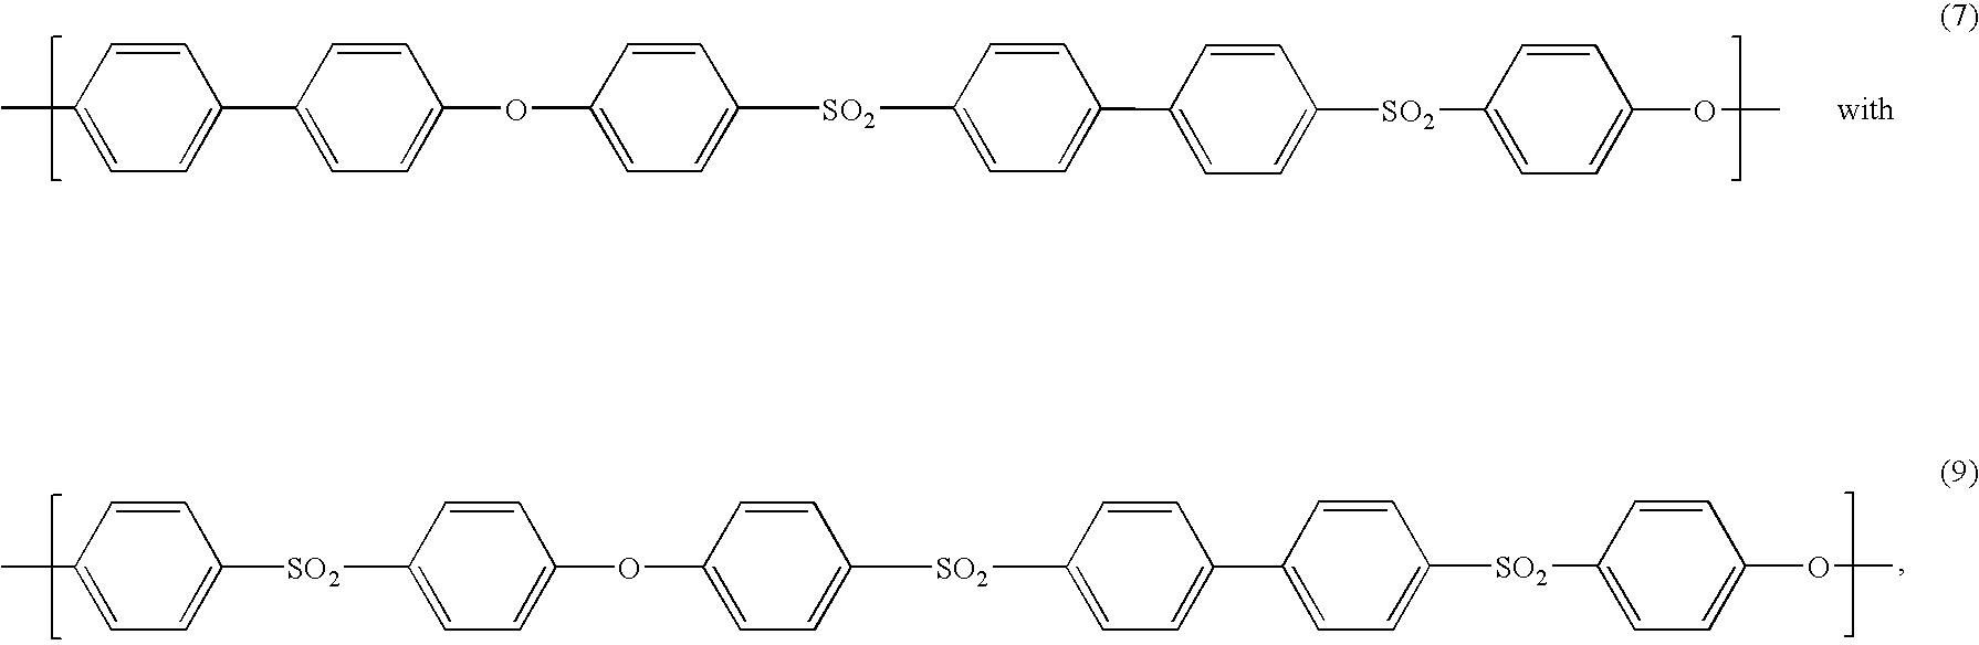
C1=CC(C)=CC=C1C1=CC=C(OC2=CC=C([SO2]C3=CC=C(C4=CC=C([SO2]C5=CC=C(OC)C=C5)C=C4)C=C3)C=C2)C=C1.C1=CC(C)=CC=C1[SO2]C1=CC=C(OC2=CC=C([SO2]C3=CC=C(C4=CC=C([SO2]C5=CC=C(OC)C=C5)C=C4)C=C3)C=C2)C=C1
